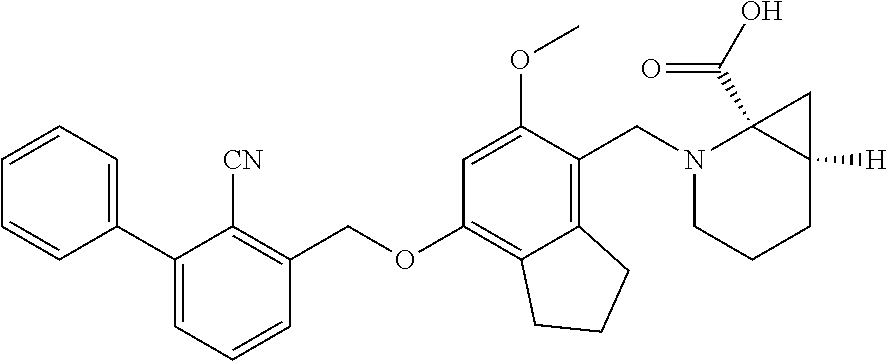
C1=CC=C(C2=CC=CC(COC3=C4C(=C(CN5CCCC6([H])C5(C(O)=O)C6)C(OC)=C3)CCC4)=C2[CN])C=C1
